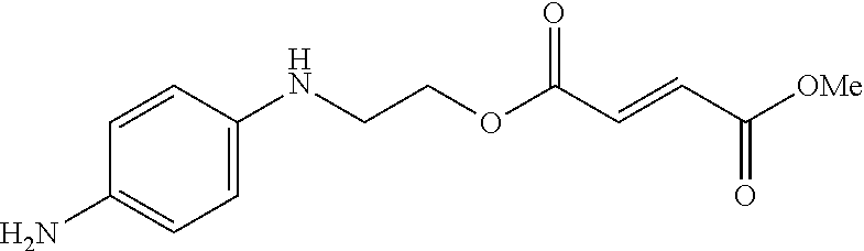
[OMe]C(C=CC(OCCNC1=CC=C(N)C=C1)=O)=O
